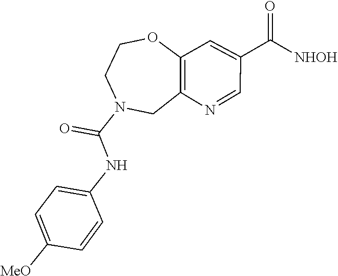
C1=C([MeO])C=CC(NC(=O)N2CC3=C(C=C(C(=O)[NHOH])C=N3)OCC2)=C1
